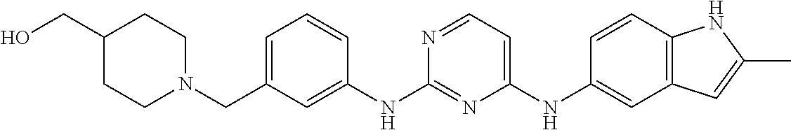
C1=C(CN2CCC(CO)CC2)C=C(NC2=NC(NC3=CC4=C(C=C3)NC(C)=C4)=CC=N2)C=C1
